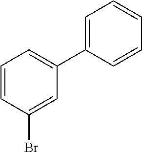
C1=CC(Br)=CC(C2=CC=CC=C2)=C1
